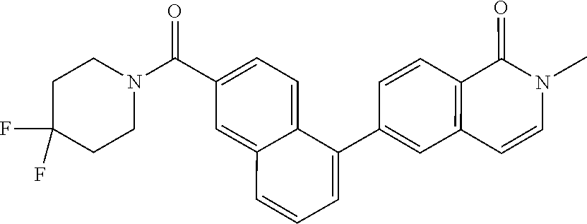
C1(C2=CC=CC3=CC(C(N4CCC(F)(F)CC4)=O)=CC=C23)=CC2=C(C=C1)C(=O)N(C)C=C2
